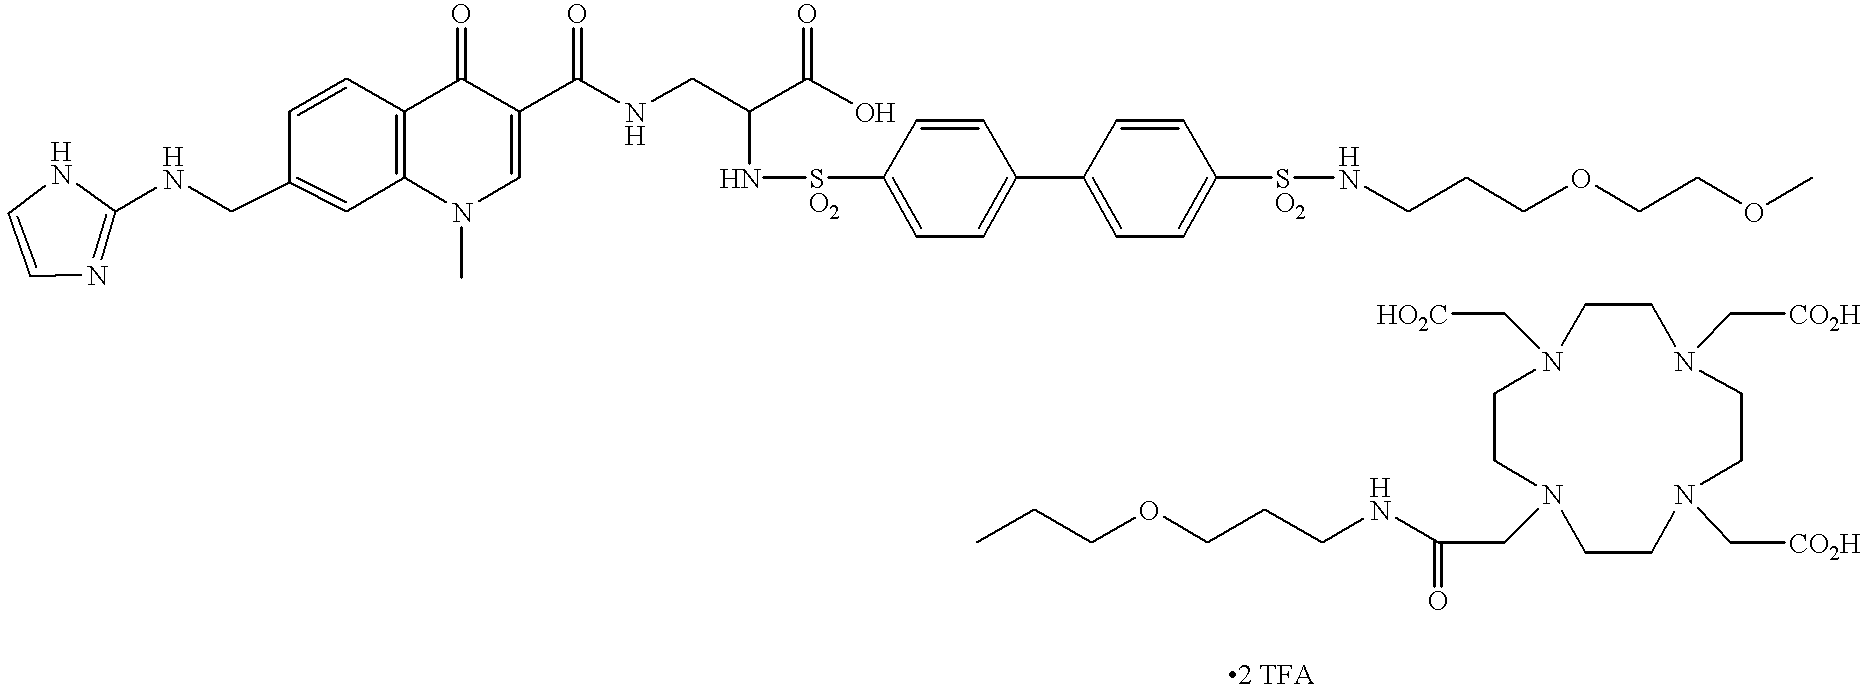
C1=CN=C(NCC2=CC3=C(C=C2)C(=O)C(C(NCC(C(O)=O)N[SO2]C2=CC=C(C4=CC=C([SO2]NCCCOCCOC)C=C4)C=C2)=O)=CN3C)N1.C(COCCCNC(CN1CCN(C[CO2H])CCN(C[CO2H])CCN(C[HO2C])CC1)=O)C
